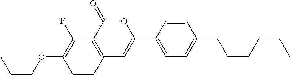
C12=C(C(=O)OC(C3=CC=C(CCCCCC)C=C3)=C1)C(F)=C(OCCC)C=C2
